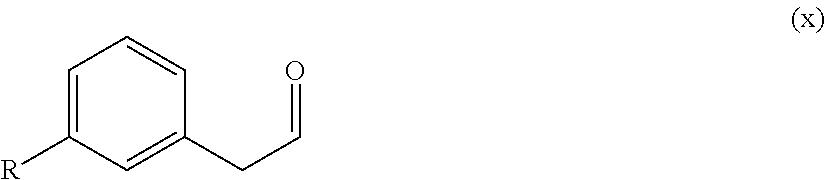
C1=C([R])C=C(CC=O)C=C1
